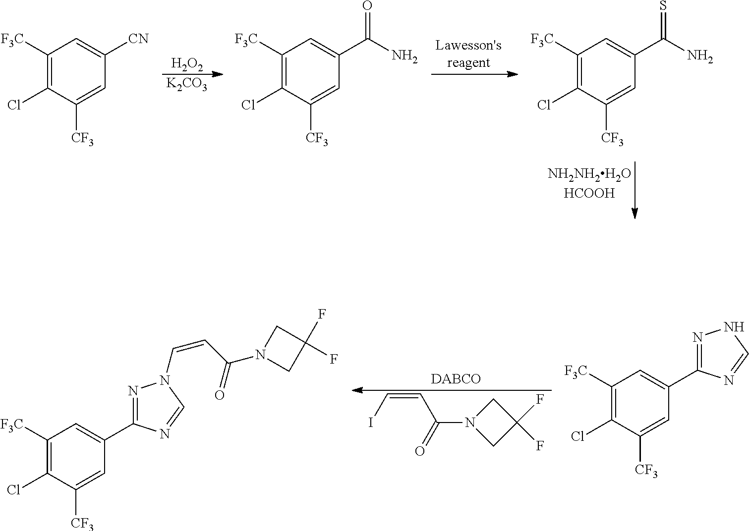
[H2O2].[K2CO3].C1([F3C])=C(Cl)C([CF3])=CC([CN])=C1.C1([F3C])=C(Cl)C([CF3])=CC(C(=O)N)=C1.C1([F3C])=C(Cl)C([CF3])=CC(C(=S)N)=C1.C(I)=CC(=O)N1CC(F)(F)C1.C1([F3C])=C(Cl)C([CF3])=CC(C2=NN(C=CC(=O)N3CC(F)(F)C3)C=N2)=C1.C1([F3C])=C(Cl)C([CF3])=CC(C2=NNC=N2)=C1
